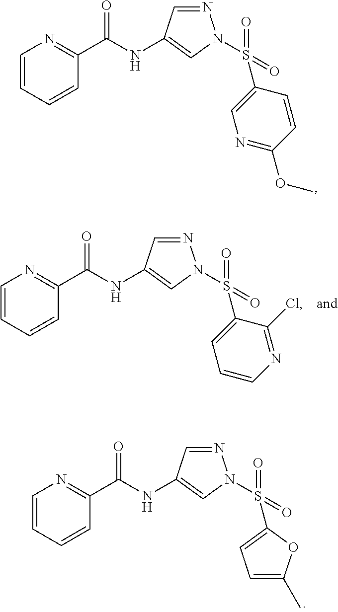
C(NC1=CN(S(=O)(=O)C2=CN=C(OC)C=C2)N=C1)(=O)C1=NC=CC=C1.C(NC1=CN(S(=O)(=O)C2=CC=C(C)O2)N=C1)(=O)C1=NC=CC=C1.C(NC1=CN(S(=O)(=O)C2=CC=CN=C2Cl)N=C1)(=O)C1=NC=CC=C1
